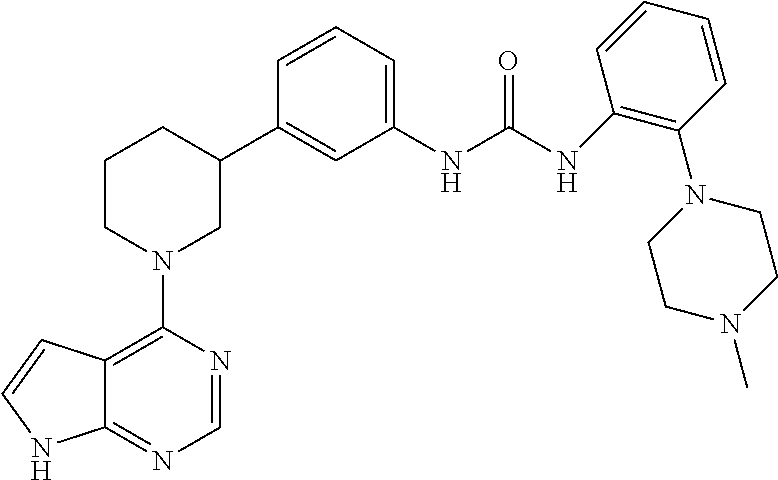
C12=C(N3CC(C4=CC(NC(NC5=C(N6CCN(C)CC6)C=CC=C5)=O)=CC=C4)CCC3)N=CN=C1NC=C2
